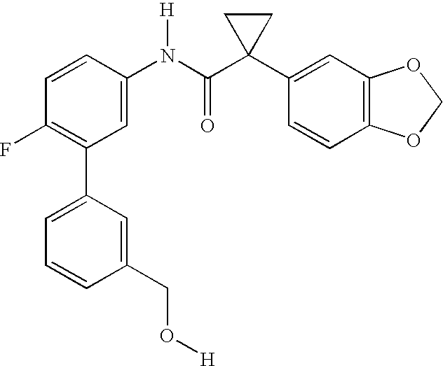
C1=CC(F)=C(C2=CC=CC(CO[H])=C2)C=C1N(C(C1(C2=CC3=C(C=C2)OCO3)CC1)=O)[H]
